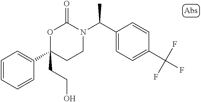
C1=CC=CC(C2(CCO)CCN(C(C3=CC=C(C(F)(F)F)C=C3)C)C(=O)O2)=C1
